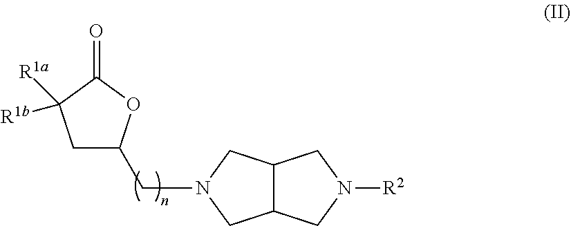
C1C(CN2CC3C(C2)CN([R2])C3)OC(=O)C1([R1b])[R1a]
